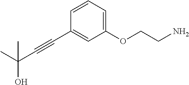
C(#CC1=CC(OCCN)=CC=C1)C(C)(C)O
